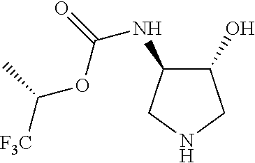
N1CC(O)C(NC(=O)OC([F3C])C)C1
